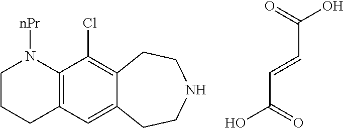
OC(=O)C=CC(O)=O.C1CCC2=C(N1[nPr])C(Cl)=C1C(=C2)CCNCC1
